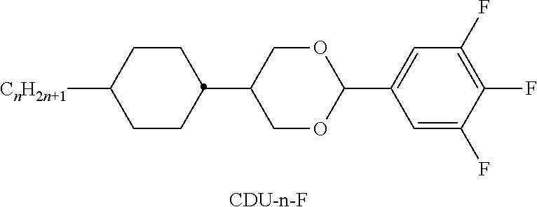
C1CC(C2COC(C3=CC(F)=C(F)C(F)=C3)OC2)CCC1[CnH2n+1].[CDU-n-F]
